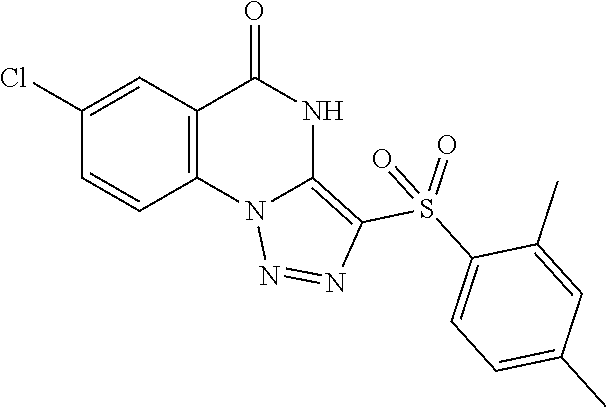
C1=CC2=C(C=C1Cl)C(=O)NC1=C(S(C3=CC=C(C)C=C3C)(=O)=O)N=NN21
